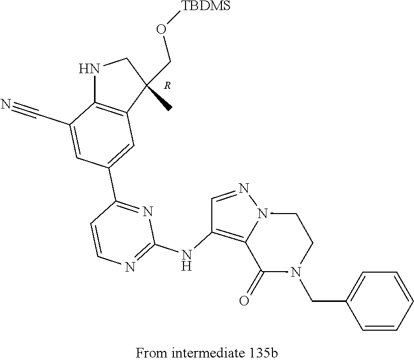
N1C2=C(C(CO[TBDMS])(C)C1)C=C(C1=NC(NC3=C4N(N=C3)CCN(CC3=CC=CC=C3)C4=O)=NC=C1)C=C2C#N.[R]
